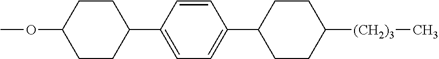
COC1CCC(C2=CC=C(C3CCC([(CH2)3]C)CC3)C=C2)CC1
